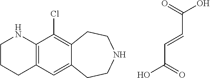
OC(=O)C=CC(O)=O.C1CCC2=C(N1)C(Cl)=C1C(=C2)CCNCC1
